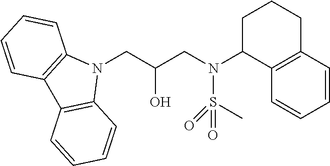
N1(CC(CN(C2C3=C(CCC2)C=CC=C3)S(C)(=O)=O)O)C2=C(C3=C1C=CC=C3)C=CC=C2
